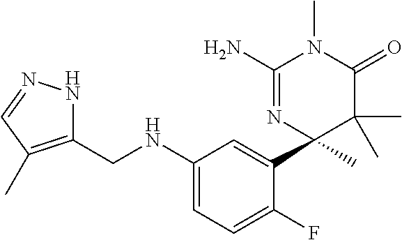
C1(CNC2=CC=C(F)C(C3(C)C(C)(C)C(=O)N(C)C(N)=N3)=C2)=C(C)C=NN1
